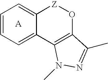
C1=CC=C2C(=C1)[Z]OC1=C2N(C)N=C1C
